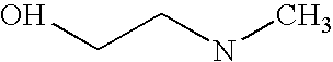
C(NC)CO
